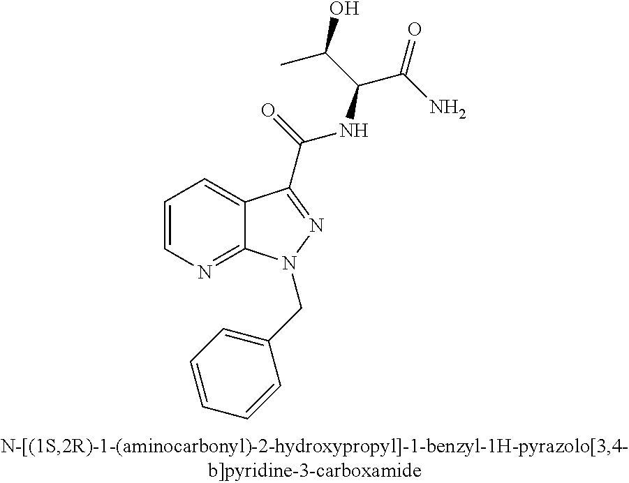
C1=CN=C2C(=C1)C(C(NC(C(O)C)C(=O)N)=O)=NN2CC1=CC=CC=C1
